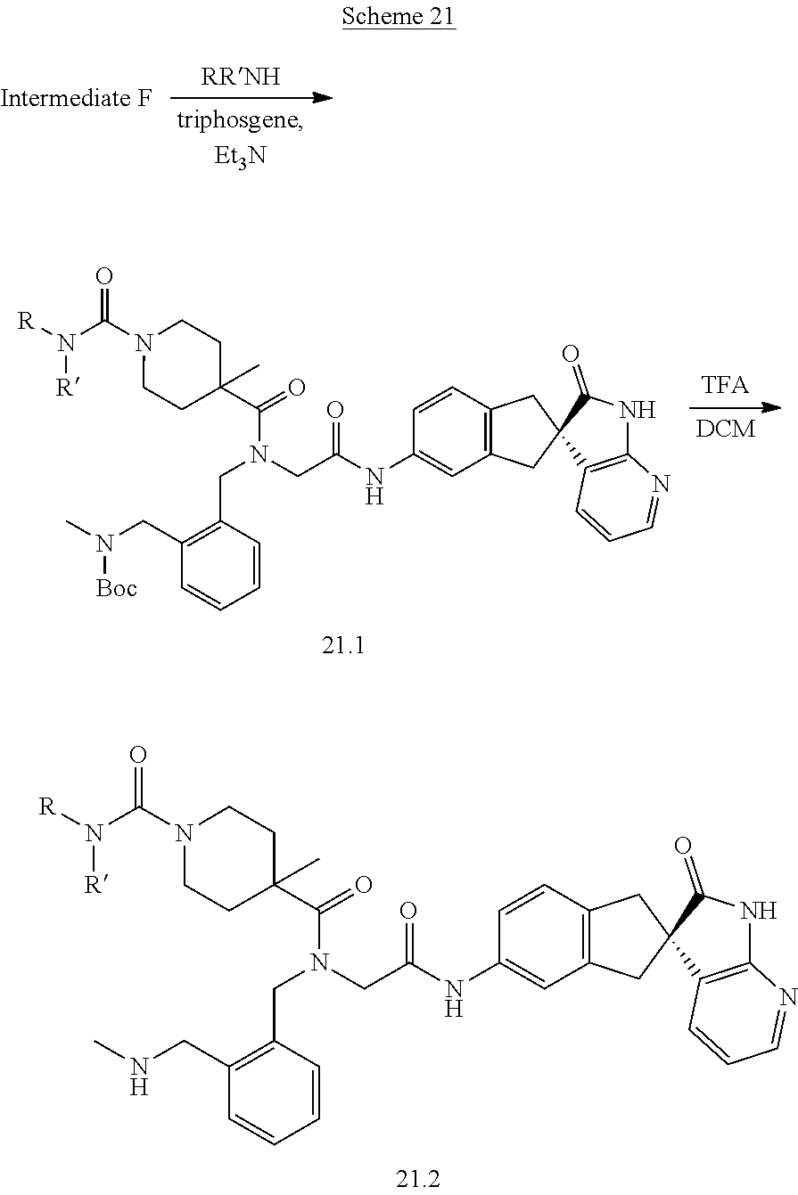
[R]N(C(N1CCC(C(=O)N(CC(NC2=CC3=C(C=C2)CC2(C3)C3=C(NC2=O)N=CC=C3)=O)CC2=C(CNC)C=CC=C2)(C)CC1)=O)[R].[R]N(C(N1CCC(C(=O)N(CC(NC2=CC3=C(C=C2)CC2(C3)C3=C(NC2=O)N=CC=C3)=O)CC2=C(CN(C)[Boc])C=CC=C2)(C)CC1)=O)[R]
